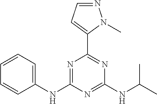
C1(C2=CC=NN2C)=NC(NC(C)C)=NC(NC2=CC=CC=C2)=N1
